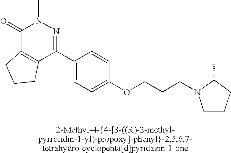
C1(=O)C2=C(C(C3=CC=C(OCCCN4CCCC4C)C=C3)=NN1C)CCC2
